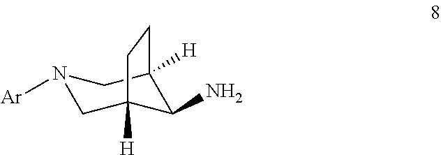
C1(N)C2([H])CN([Ar])CC1([H])CC2
